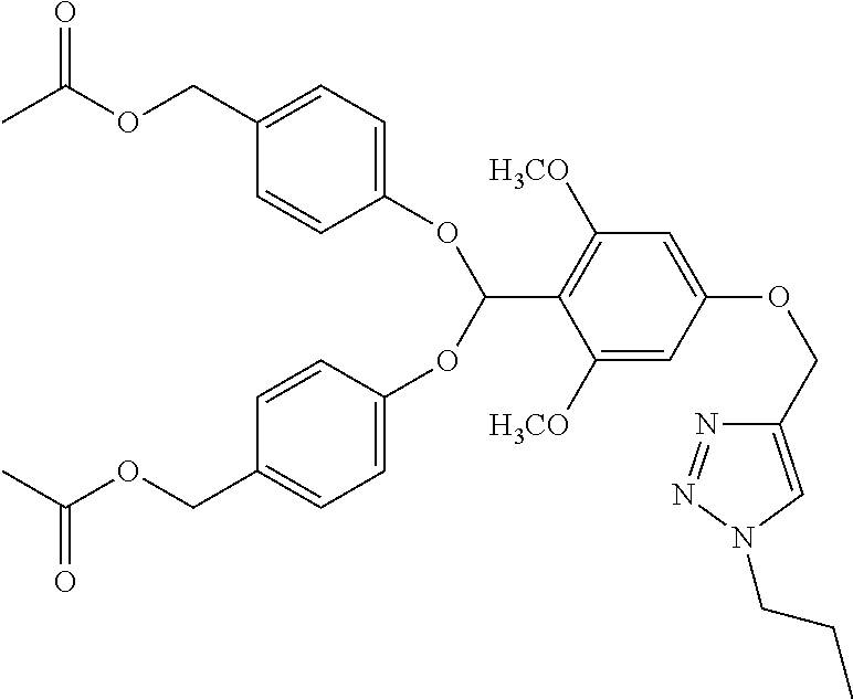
CC(OCC1=CC=C(OC(OC2=CC=C(COC(=O)C)C=C2)C2=C([H3CO])C=C(OCC3=CN(CCC)N=N3)C=C2[H3CO])C=C1)=O
